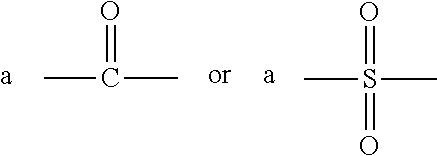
CC(C)=O.CS(=O)(=O)C
